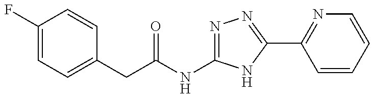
C(C(NC1=NN=C(C2=NC=CC=C2)N1)=O)C1=CC=C(F)C=C1
